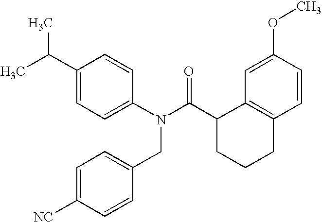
C1(C(C)C)=CC=C(N(C(C2CCCC3=C2C=C(OC)C=C3)=O)CC2=CC=C([NC])C=C2)C=C1
